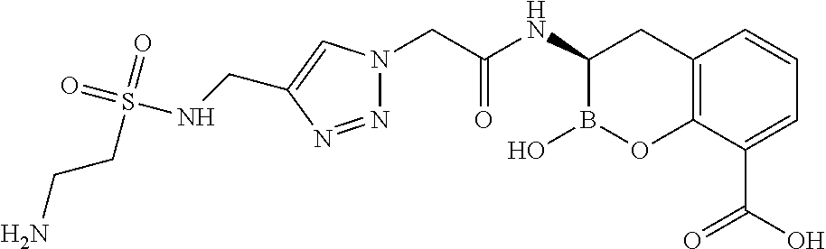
C12=C(C(C(O)=O)=CC=C1)OB(O)C(NC(CN1N=NC(CNS(=O)(=O)CCN)=C1)=O)C2
